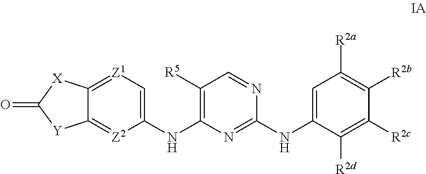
C12=[Z2]C(NC3=C([R5])C=NC(NC4=CC([R2a])=C([R2b])C([R2c])=C4[R2d])=N3)=C[Z1]=C1[X]C(=O)[Y]2
